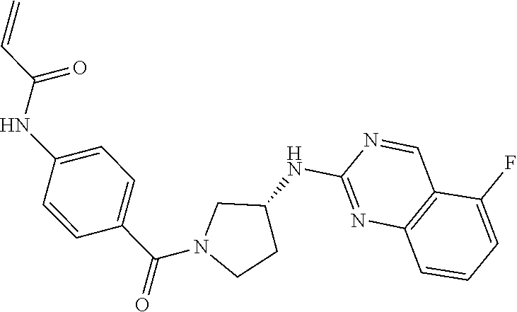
N1=CC2=C(N=C1NC1CCN(C(C3=CC=C(NC(C=C)=O)C=C3)=O)C1)C=CC=C2F
